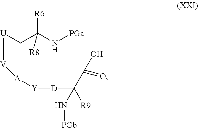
[U](CC(N[PGa])([R6])[R8])[V][A][Y][D]C(N[PGb])([R9])C(=O)O
